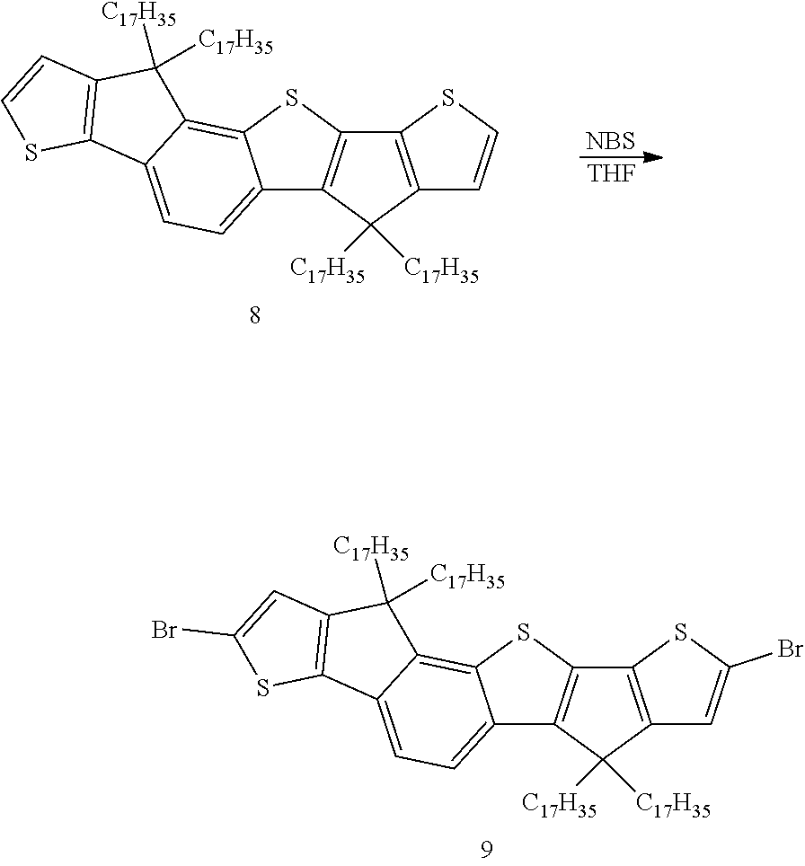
C12=C(C([C17H35])([C17H35])C3=C1SC1=C4C(=CC=C31)C1=C(C4([C17H35])[C17H35])C=C(Br)S1)C=C(Br)S2.C12=C(C([C17H35])([C17H35])C3=C1SC1=C4C(=CC=C31)C1=C(C4([C17H35])[C17H35])C=CS1)C=CS2.[NBS].[THF]
